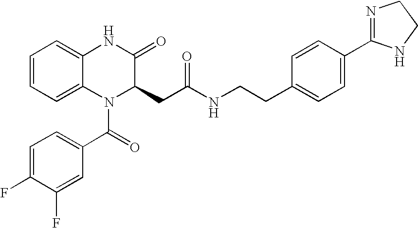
C1=C2C(=CC=C1)NC(=O)C(CC(NCCC1=CC=C(C3=NCCN3)C=C1)=O)N2C(C1=CC=C(F)C(F)=C1)=O
